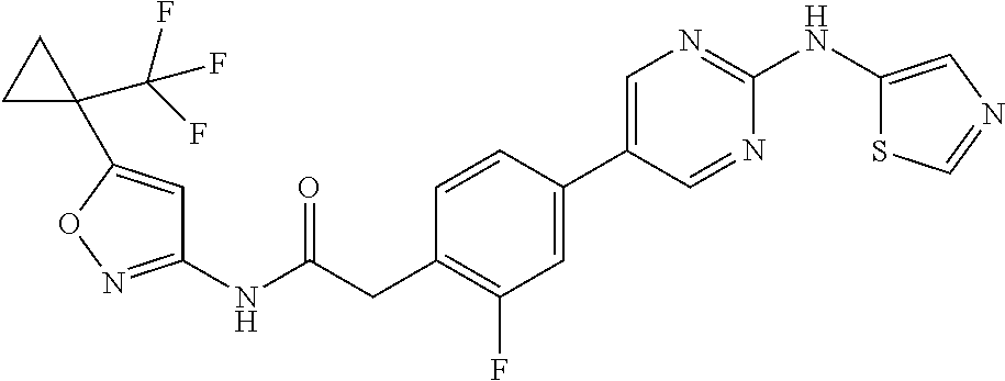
C1(NC(=O)CC2=C(F)C=C(C3=CN=C(NC4=CN=CS4)N=C3)C=C2)=NOC(C2(C(F)(F)F)CC2)=C1
